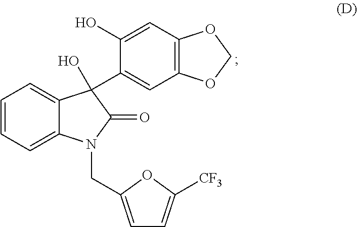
C1=CC=C2C(=C1)C(C1=CC3=C(C=C1O)OCO3)(O)C(=O)N2CC1=CC=C([CF3])O1
